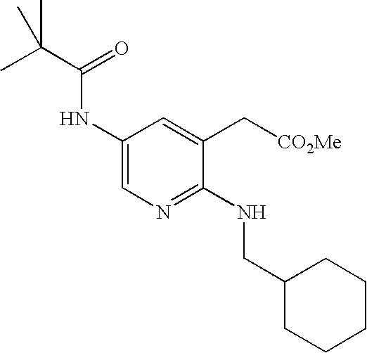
C1(NC(C(C)(C)C)=O)=CN=C(NCC2CCCCC2)C(C[CO2Me])=C1
